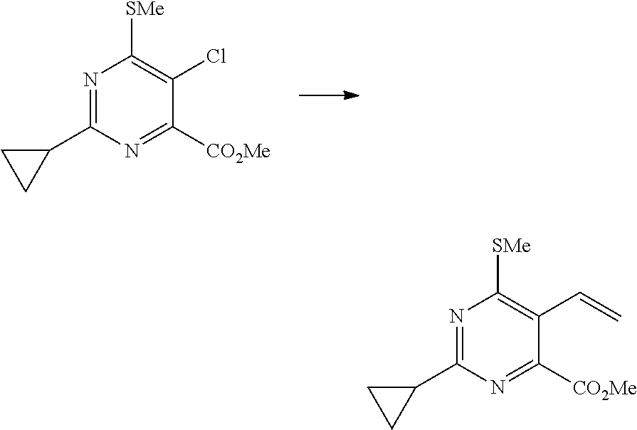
C1(C2=NC([SMe])=C(C=C)C([CO2Me])=N2)CC1.C1(C2=NC([SMe])=C(Cl)C([CO2Me])=N2)CC1
